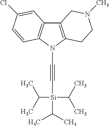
C12=C(N(C#C[Si](C(C)C)(C(C)C)C(C)C)C3=C1C=C(Cl)C=C3)CCN(C)C2
